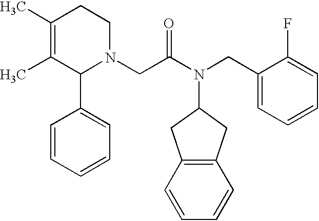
CC1=C(C)CCN(CC(N(CC2=CC=CC=C2F)C2CC3=C(C2)C=CC=C3)=O)C1C1=CC=CC=C1
